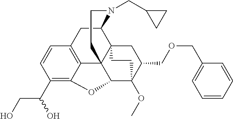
C1(C(CO)O)=C2C3=C(C=C1)CC1C45C3(C(C(OC)(C(COCC3=CC=CC=C3)C4)CC5)O2)CCN1CC1CC1
